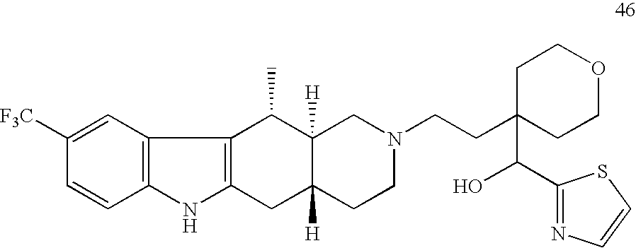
C1([F3C])=CC2=C(C=C1)NC1=C2C(C)C2([H])C([H])(C1)CCN(CCC1(C(O)C3=NC=CS3)CCOCC1)C2
